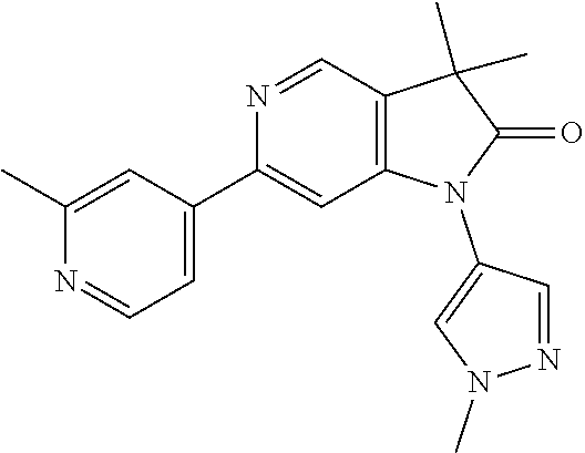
C1(C2=CC=NC(C)=C2)=CC2=C(C=N1)C(C)(C)C(=O)N2C1=CN(C)N=C1
